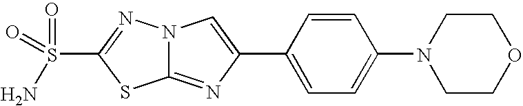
C12=NC(C3=CC=C(N4CCOCC4)C=C3)=CN1N=C(S(=O)(=O)N)S2
